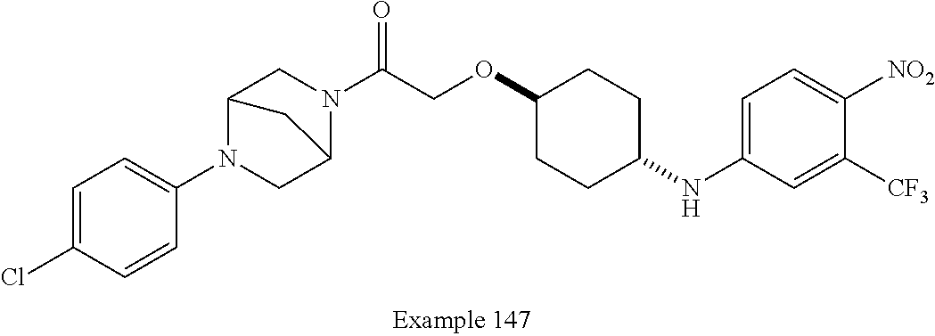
C1=C(Cl)C=CC(N2CC3N(C(COC4CCC(NC5=CC=C([NO2])C([CF3])=C5)CC4)=O)CC2C3)=C1
